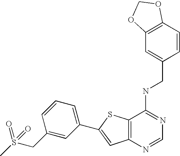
C12=C(N=CN=C1NCC1=CC3=C(C=C1)OCO3)C=C(C1=CC=CC(CS(C)(=O)=O)=C1)S2
